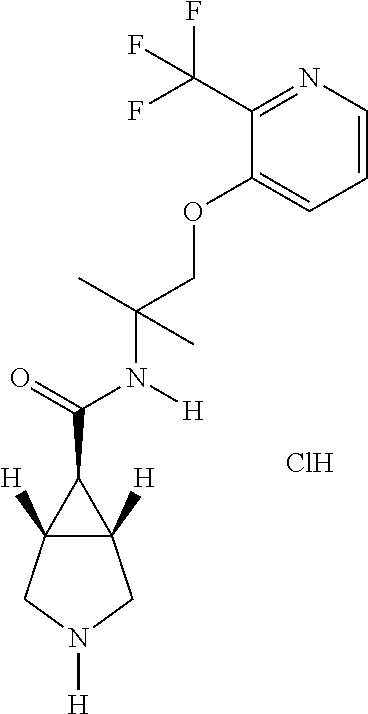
C(C1C2([H])C1([H])CN([H])C2)(=O)N([H])C(COC1=CC=CN=C1C(F)(F)F)(C)C.Cl
